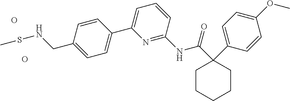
C1C(C2=CC=C(OC)C=C2)(C(=O)NC2=NC(C3=CC=C(CNSC)C=C3)=CC=C2)CCCC1.O.O
